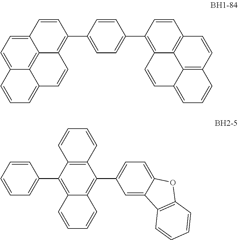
C12=C(C3=CC=C(C4=C5C=CC6=CC=CC7=C6C5=C(C=C7)C=C4)C=C3)C=CC3=CC=C4C=CC=C(C4=C13)C=C2.C1=C2C(=CC=C1C1=C3C=CC=CC3=C(C3=CC=CC=C3)C3=C1C=CC=C3)OC1=C2C=CC=C1
